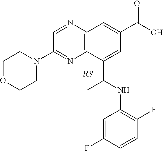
C1OCCN(C2=NC3=C(N=C2)C=C(C(O)=O)C=C3C(NC2=C(F)C=CC(F)=C2)C)C1
